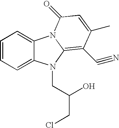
C1=CC=C2C(=C1)N1C(=C(C#N)C(C)=CC1=O)N2CC(O)CCl
